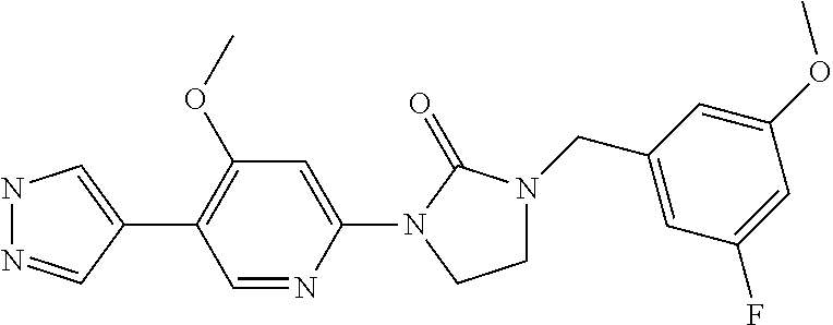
N1N=CC(C2=C(OC)C=C(N3C(=O)N(CC4=CC(F)=CC(OC)=C4)CC3)N=C2)=C1
